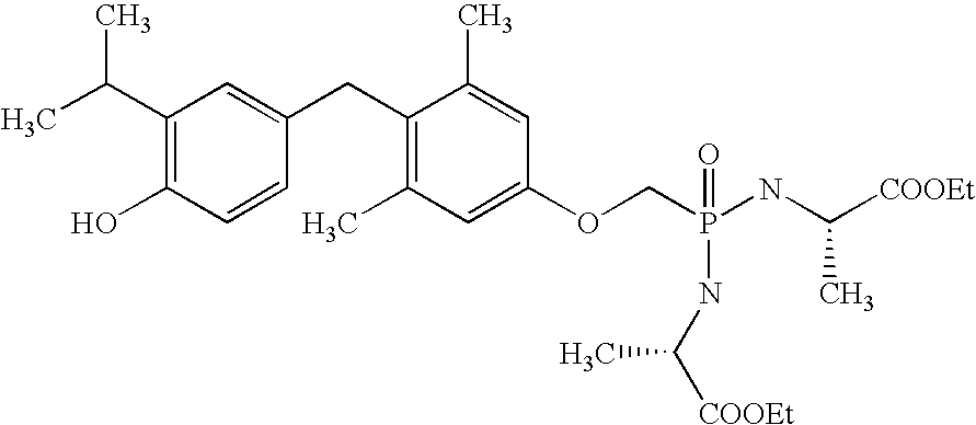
C1(C(C)C)=C(O)C=CC(CC2=C(C)C=C(OCP(NC([COOEt])C)(=O)NC([COOEt])C)C=C2C)=C1
